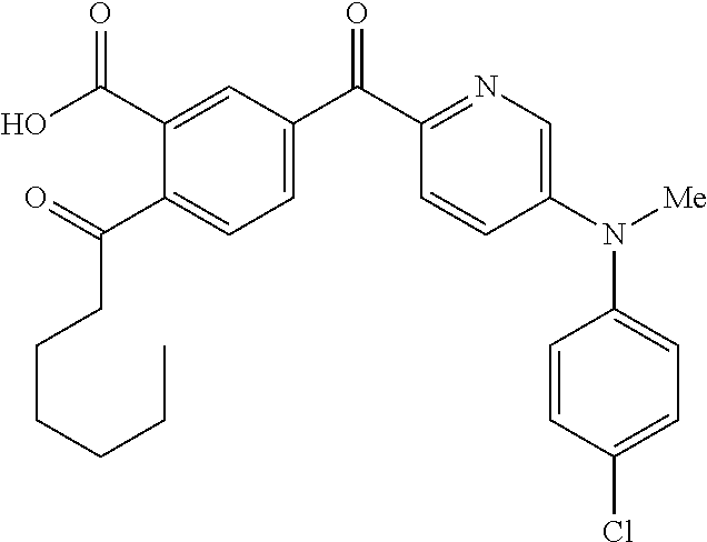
C(C(C1=CC=C(C(C2=NC=C(N([Me])C3=CC=C(Cl)C=C3)C=C2)=O)C=C1C(O)=O)=O)CCCCC
